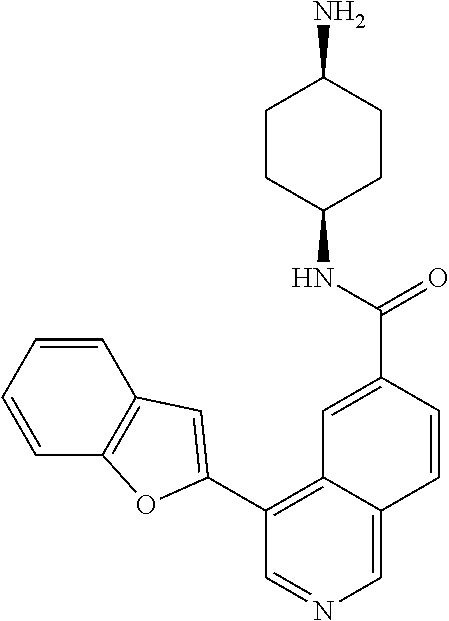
N(C(C1=CC2=C(C3=CC4=C(C=CC=C4)O3)C=NC=C2C=C1)=O)C1CCC(N)CC1
